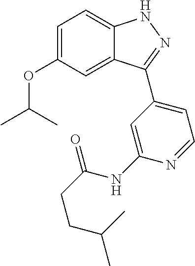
C1=C(OC(C)C)C=C2C(=C1)NN=C2C1=CC=NC(NC(=O)CCC(C)C)=C1
